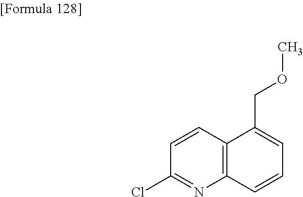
ClC1=NC2=C(C=C1)C(COC)=CC=C2
